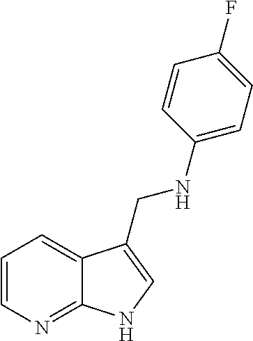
C1=CN=C2C(=C1)C(CNC1=CC=C(F)C=C1)=CN2
